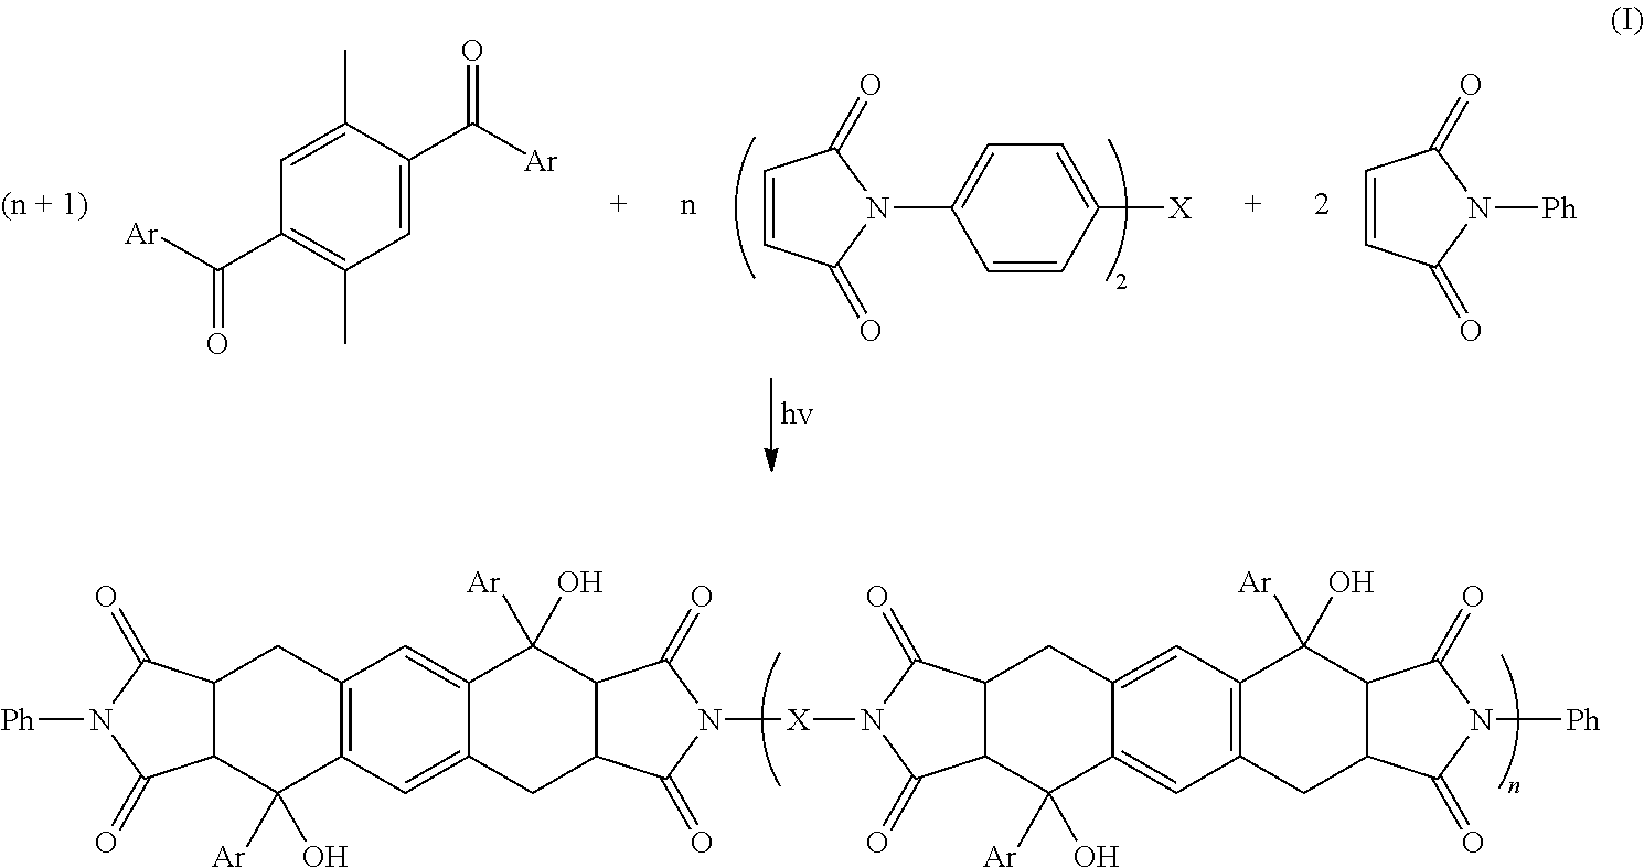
N1([X]N2C(=O)C3C(C2=O)CC2=CC4=C(C=C2C3(O)[Ar])CC2C(C4(O)[Ar])C(=O)N([Ph])C2=O)C(=O)C2C(C1=O)CC1=CC3=C(C=C1C2(O)[Ar])CC1C(C3([Ar])O)C(=O)N([Ph])C1=O.C1=CC(=O)N([Ph])C1=O.C1=CC(=O)N(C2=CC=C([X])C=C2)C1=O.C1=C(C([Ar])=O)C(C)=CC(C([Ar])=O)=C1C
